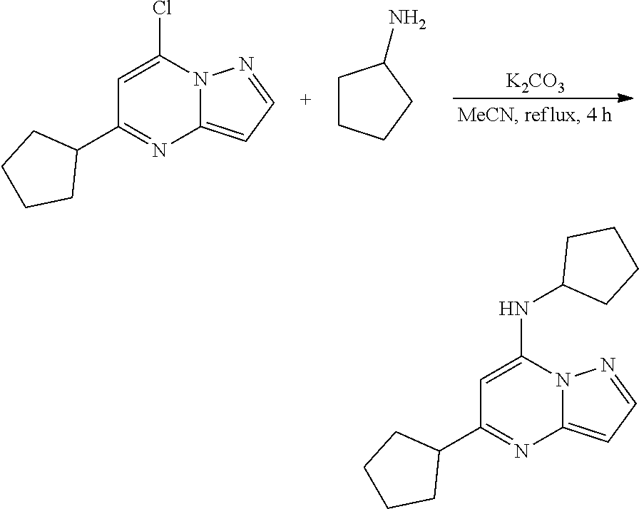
[K2CO3].C1=C(Cl)N2C(=CC=N2)N=C1C1CCCC1.C1CCCC1N.C1=C(NC2CCCC2)N2C(=CC=N2)N=C1C1CCCC1
